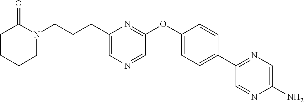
C1(CCCN2CCCCC2=O)=CN=CC(OC2=CC=C(C3=NC=C(N)N=C3)C=C2)=N1
